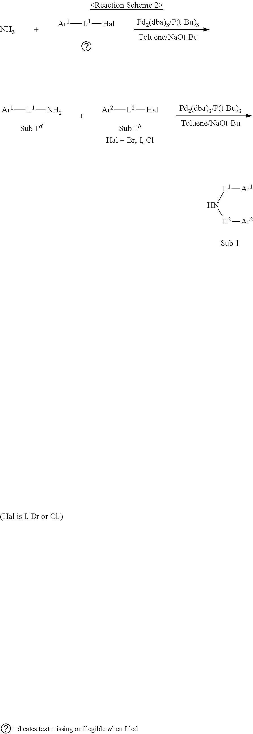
[L2]([Ar2])N[L1][Ar1].[Pd2(dba)3/P(t-Bu)3].[Toluene/NaOt-Bu].[Hal][L1][Ar1].N.N[L1][Ar1].[Pd2(dba)3/P(t-Bu)3].[Toluene/NaOt-Bu].[Hal][L2][Ar2]
